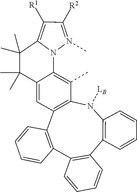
C1([R1])=C2N(C3=C(C)C4=C(C5=C(C6=C(C7=C(N4[LB])C=CC=C7)C=CC=C6)C=CC=C5)C=C3C(C)(C)C2(C)C)N(C)=C1[R2]
